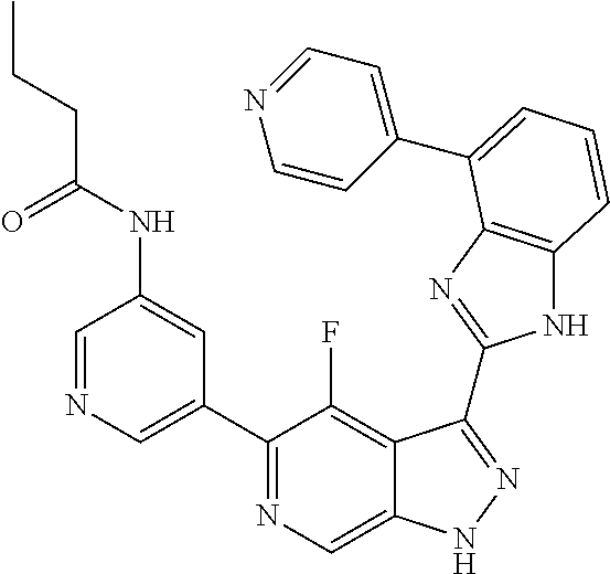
C1=NC=C(C2=NC=C3C(=C2F)C(C2=NC4=C(N2)C=CC=C4C2=CC=NC=C2)=NN3)C=C1NC(CCC)=O
